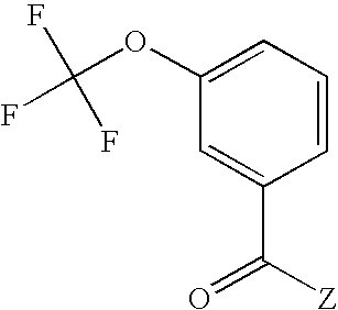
C(OC1=CC=CC(C([Z])=O)=C1)(F)(F)F
